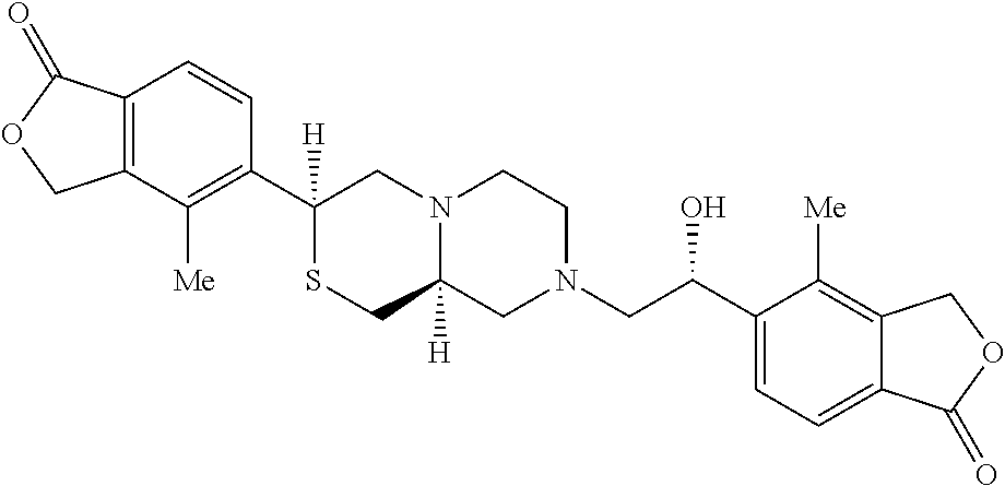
C12=C(C([Me])=C(C3([H])SCC4([H])N(C3)CCN(CC(C3=CC=C5C(=C3[Me])COC5=O)O)C4)C=C1)COC2=O
